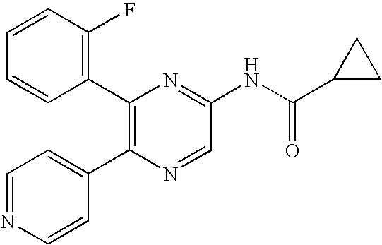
C1(C2=C(C3=CC=NC=C3)N=CC(NC(=O)C3CC3)=N2)=C(F)C=CC=C1
